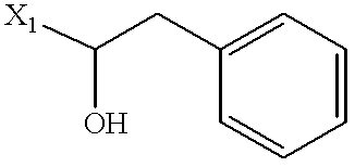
C1=C(CC([X1])O)C=CC=C1
